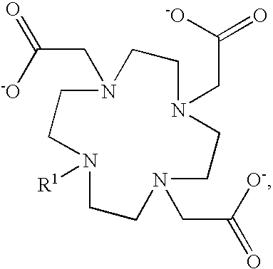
C1N(CC([O-])=O)CCN([R1])CCN(CC(=O)[-O])CCN(CC([-O])=O)C1
